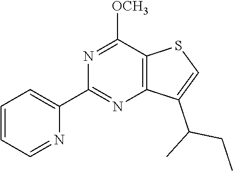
C1=CC=NC(C2=NC3=C(C([OCH3])=N2)SC=C3C(CC)C)=C1
